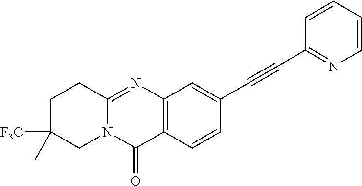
C12=NC3=C(C(=O)N1CC(C)([F3C])CC2)C=CC(C#CC1=NC=CC=C1)=C3
